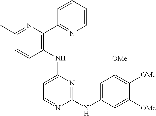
N(C1=CC=NC(NC2=CC([OMe])=C([OMe])C([OMe])=C2)=N1)C1=C(C2=NC=CC=C2)N=C(C)C=C1
